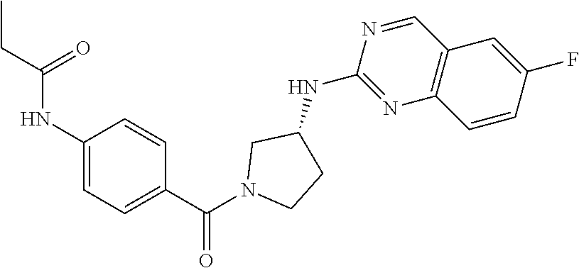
N1(C(C2=CC=C(NC(CC)=O)C=C2)=O)CCC(NC2=NC3=C(C=N2)C=C(F)C=C3)C1
